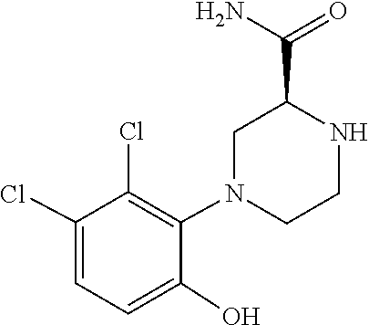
C1CN(C2=C(Cl)C(Cl)=CC=C2O)CC(C(N)=O)N1
